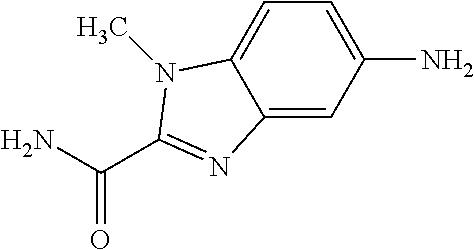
C12=CC(N)=CC=C1N(C)C(C(N)=O)=N2
